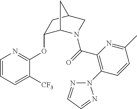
C1=CC=C([CF3])C(OC2C3N(C(=O)C4=C(N5N=CC=N5)C=CC(C)=N4)CC(C2)C3)=N1
